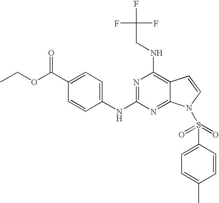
O(C(=O)C1=CC=C(NC2=NC(NCC(F)(F)F)=C3C(=N2)N(S(C2=CC=C(C)C=C2)(=O)=O)C=C3)C=C1)CC
